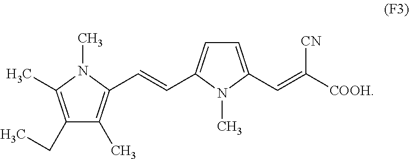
C1(CC)=C(C)N(C)C(C=CC2=CC=C(C=C([COOH])[CN])N2C)=C1C
